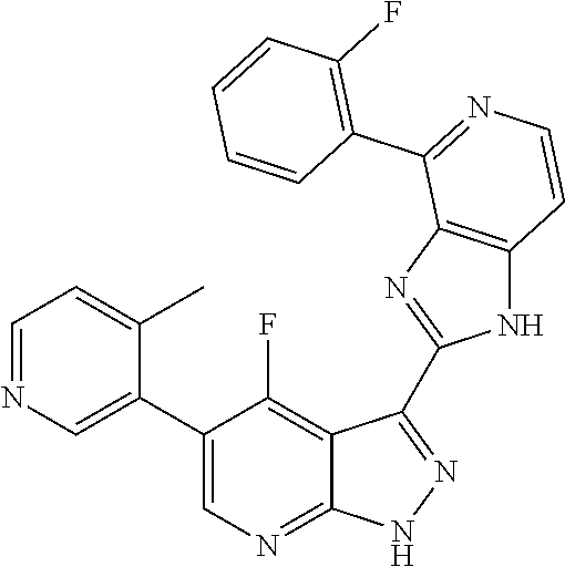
C1=NC=C(C2=CN=C3C(=C2F)C(C2=NC4=C(N2)C=CN=C4C2=C(F)C=CC=C2)=NN3)C(C)=C1
